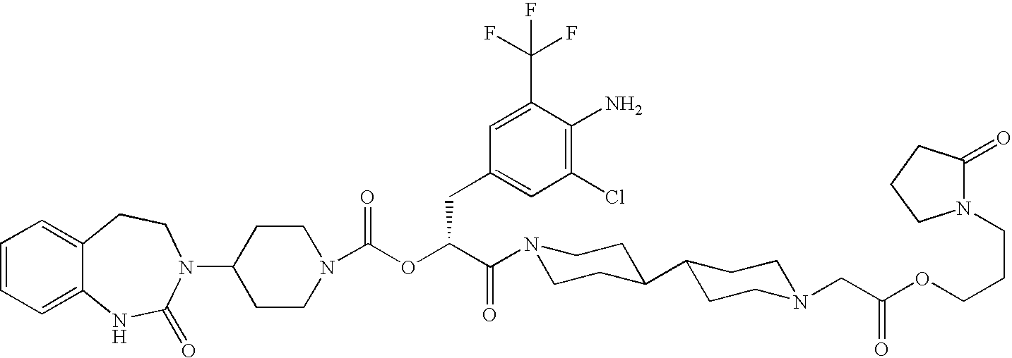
C1(N2C(=O)NC3=CC=CC=C3CC2)CCN(C(OC(C(N2CCC(C3CCN(CC(=O)OCCCN4C(=O)CCC4)CC3)CC2)=O)CC2=CC(Cl)=C(N)C(C(F)(F)F)=C2)=O)CC1
